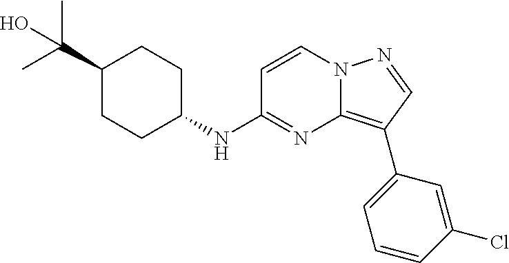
C1=CN2C(=C(C3=CC=CC(Cl)=C3)C=N2)N=C1NC1CCC(C(C)(C)O)CC1
